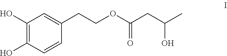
C1=CC(CCOC(CC(O)C)=O)=CC(O)=C1O
